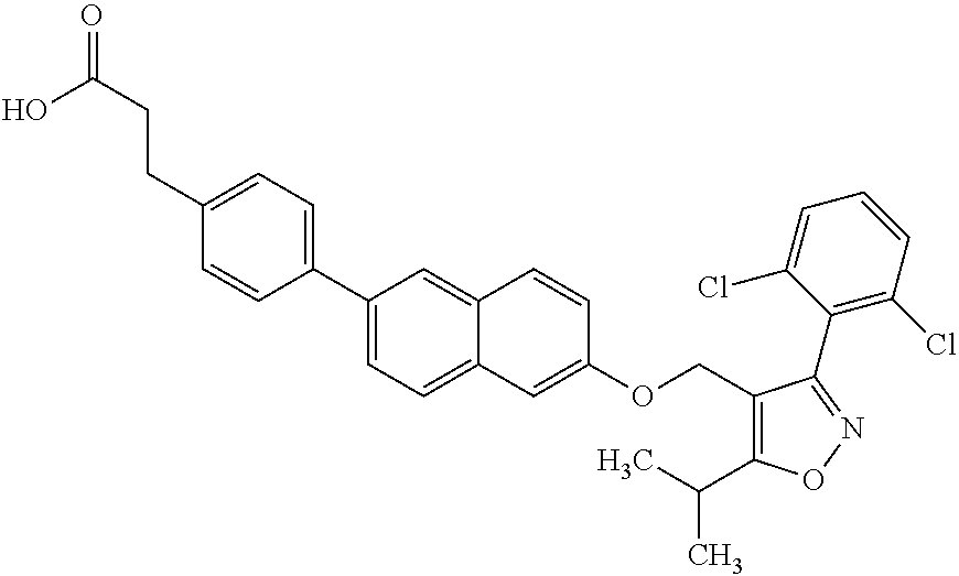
OC(CCC1=CC=C(C2=CC=C3C(=C2)C=CC(OCC2=C(C(C)C)ON=C2C2=C(Cl)C=CC=C2Cl)=C3)C=C1)=O
